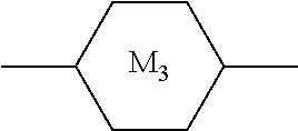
C1CC(C)CCC1C.[M3]
